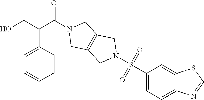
C1(S(N2CC3=C(C2)CN(C(C(CO)C2=CC=CC=C2)=O)C3)(=O)=O)=CC=C2C(=C1)SC=N2
